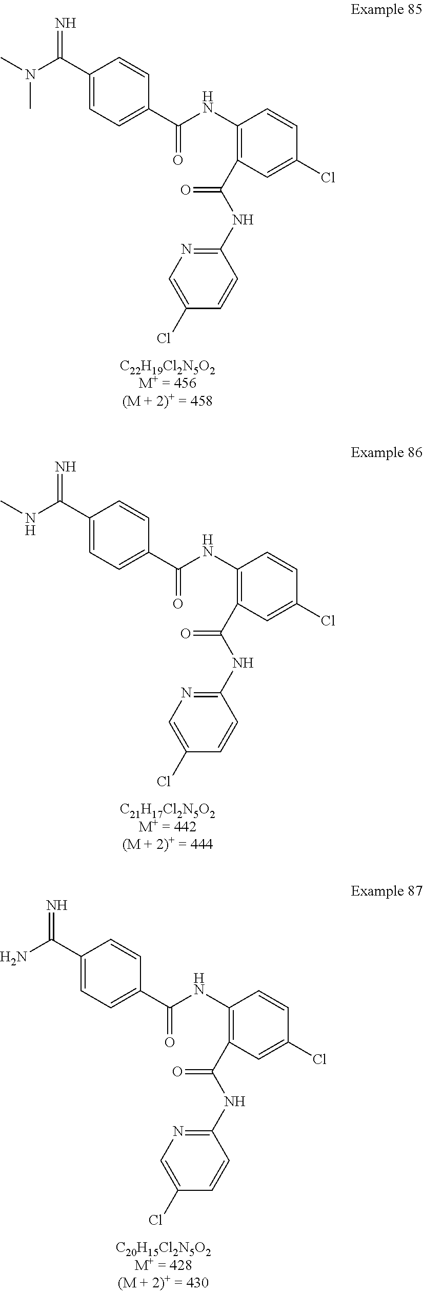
C1(NC(=O)C2=C(NC(=O)C3=CC=C(C(=N)N(C)C)C=C3)C=CC(Cl)=C2)=NC=C(Cl)C=C1.C1(NC(=O)C2=C(NC(=O)C3=CC=C(C(=N)NC)C=C3)C=CC(Cl)=C2)=NC=C(Cl)C=C1.C1(NC(=O)C2=C(NC(=O)C3=CC=C(C(=N)N)C=C3)C=CC(Cl)=C2)=NC=C(Cl)C=C1
